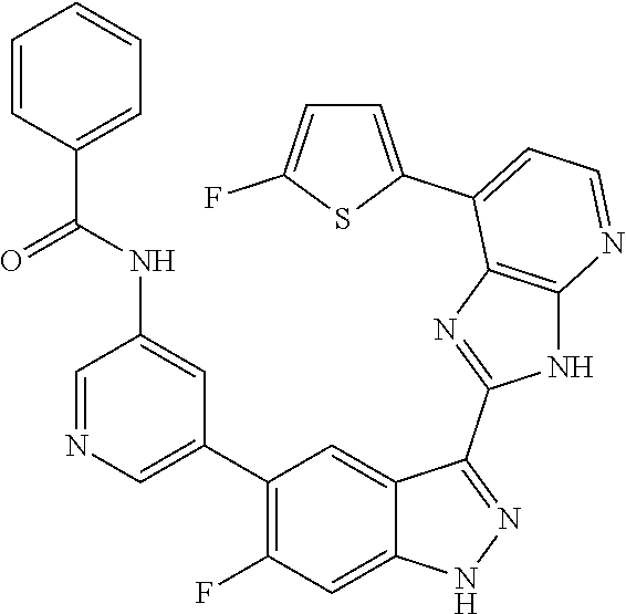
C1=NC=C(C2=C(F)C=C3C(=C2)C(C2=NC4=C(N2)N=CC=C4C2=CC=C(F)S2)=NN3)C=C1NC(C1=CC=CC=C1)=O
